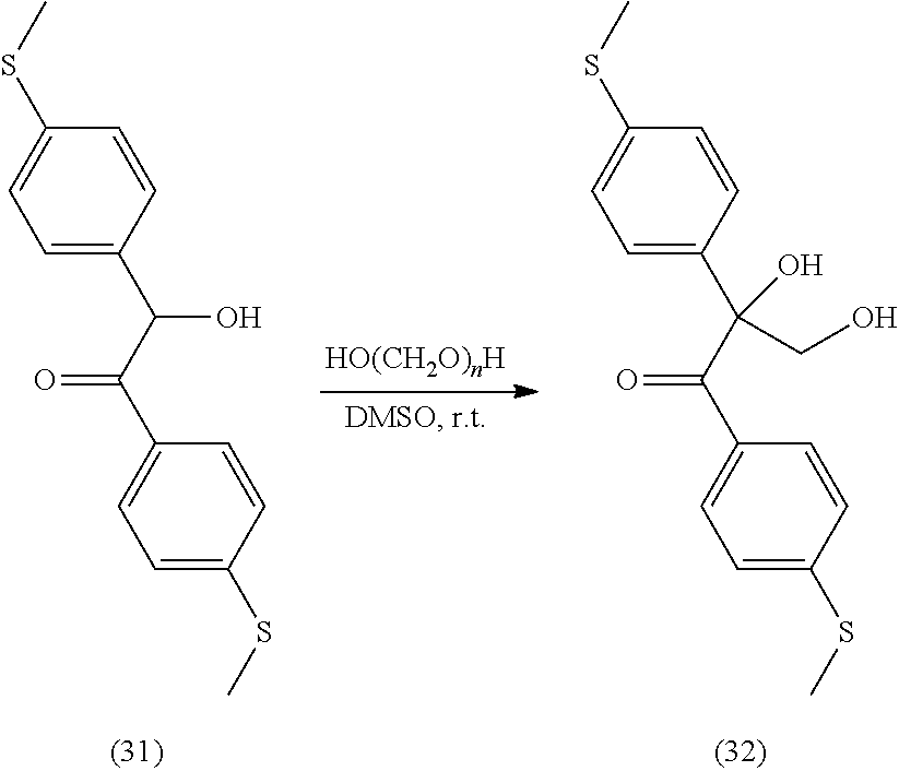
C1=C(C(C(C2=CC=C(SC)C=C2)=O)O)C=CC(SC)=C1.C1=C(C(C(C2=CC=C(SC)C=C2)=O)(CO)O)C=CC(SC)=C1
